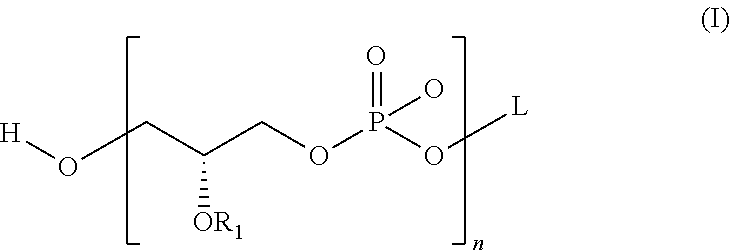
[H]OCC(COP(O[L])(=O)O)[OR1]
